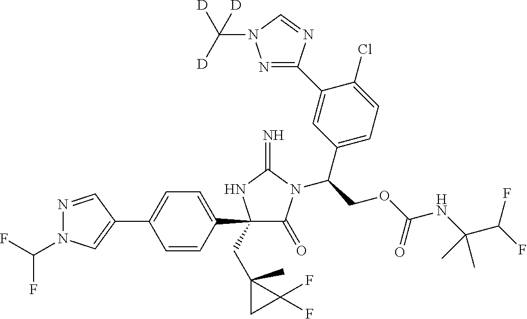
C1(C2=CC=C(C3(CC4(C)CC4(F)F)C(=O)N(C(COC(NC(C(F)F)(C)C)=O)C4=CC=C(Cl)C(C5=NN(C([D])([D])[D])C=N5)=C4)C(=N)N3)C=C2)=CN(C(F)F)N=C1
